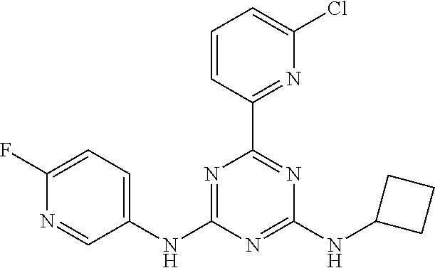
C1=CC(C2=NC(NC3CCC3)=NC(NC3=CC=C(F)N=C3)=N2)=NC(Cl)=C1
